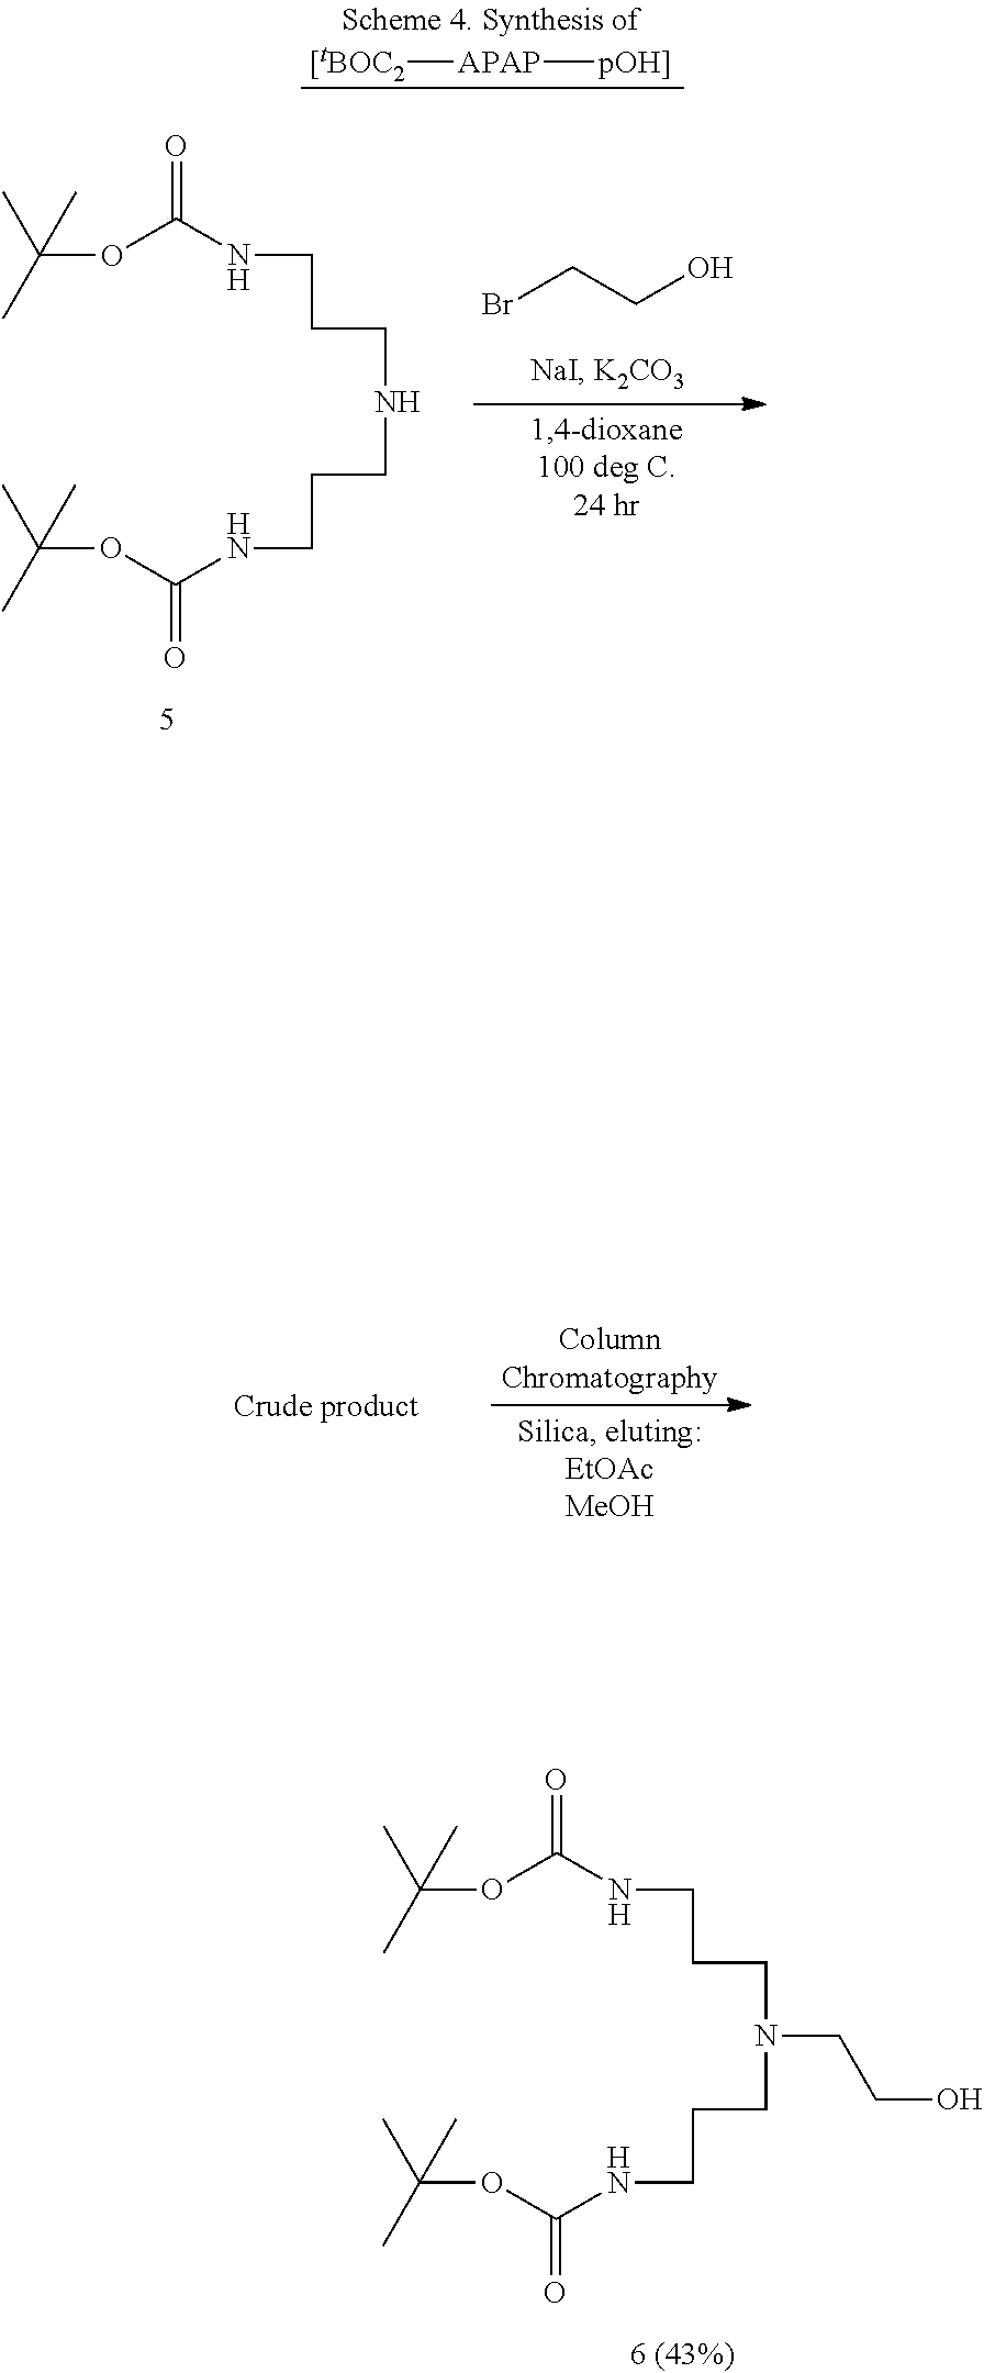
N(CCCN(CCCNC(OC(C)(C)C)=O)CCO)C(OC(C)(C)C)=O.N(CCCNCCCNC(OC(C)(C)C)=O)C(OC(C)(C)C)=O.BrCCO.[[tBOC2][APAP][pOH]]
